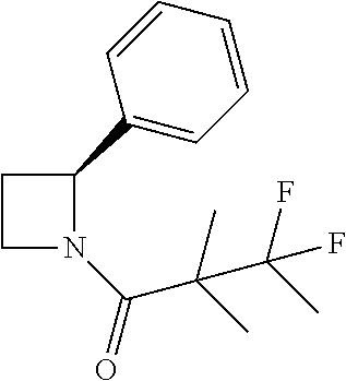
C1CN(C(C(C)(C)C(F)(C)F)=O)C1C1=CC=CC=C1
